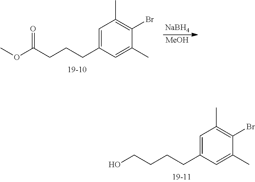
[NaBH4].[MeOH].C1=C(CCCC(OC)=O)C=C(C)C(Br)=C1C.C1=C(CCCCO)C=C(C)C(Br)=C1C
